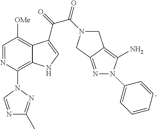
C1=NC(N2C=NC(C)=N2)=C2C(=C1[OMe])C(C(=O)C(=O)N1CC3=C(N)N(C4=CC=CC=C4)N=C3C1)=CN2
